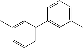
C1=C(C2=CC(C)=CC=C2)C=C(C)C=C1
